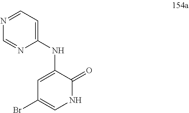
BrC1=CNC(=O)C(NC2=CC=NC=N2)=C1
